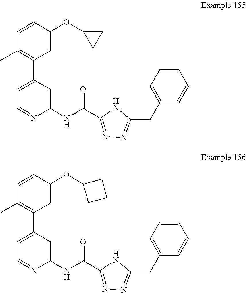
C1(C2=CC=NC(NC(C3=NN=C(CC4=CC=CC=C4)N3)=O)=C2)=C(C)C=CC(OC2CC2)=C1.C1(C2=CC=NC(NC(C3=NN=C(CC4=CC=CC=C4)N3)=O)=C2)=C(C)C=CC(OC2CCC2)=C1
